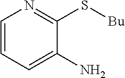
C1=CC=C(N)C(S[Bu])=N1
